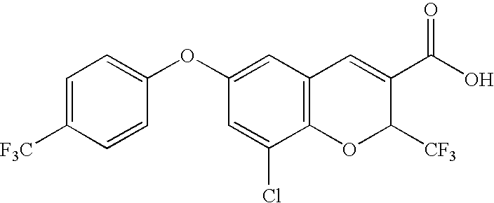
C1(Cl)=CC(OC2=CC=C([F3C])C=C2)=CC2=C1OC([CF3])C(C(O)=O)=C2
